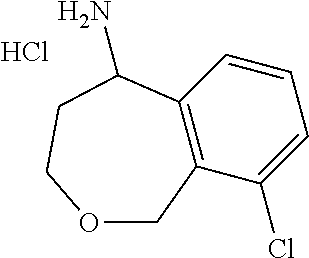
C1=CC=C(Cl)C2=C1C(N)CCOC2.Cl
